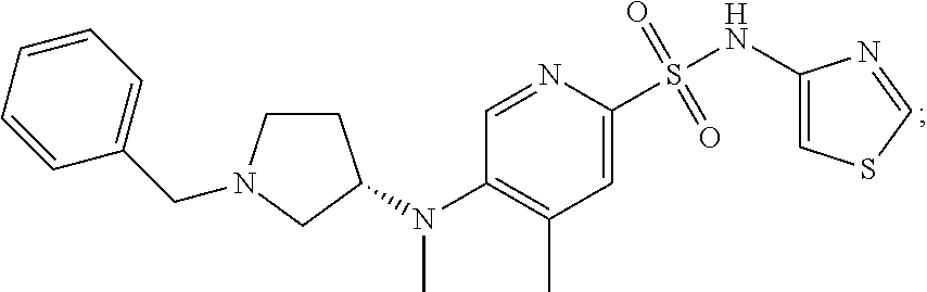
C1CN(CC2=CC=CC=C2)CC1N(C)C1=C(C)C=C(S(NC2=CSC=N2)(=O)=O)N=C1
